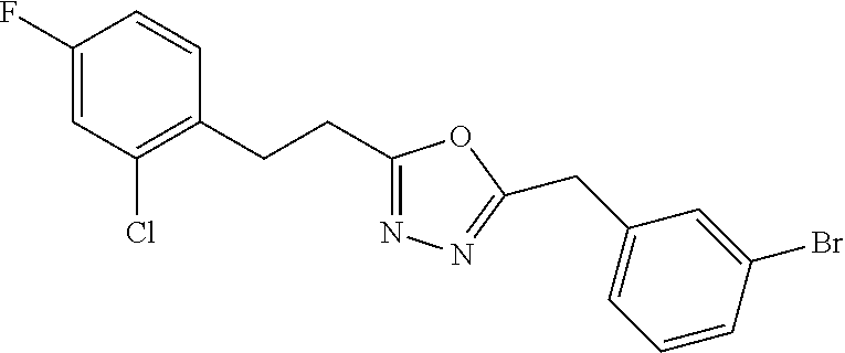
C1(F)=CC(Cl)=C(CCC2=NN=C(CC3=CC=CC(Br)=C3)O2)C=C1
